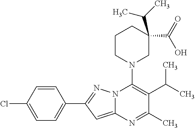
C1=CC(Cl)=CC=C1C1=NN2C(=C1)N=C(C)C(C(C)C)=C2N1CC(C(=O)O)(C(C)C)CCC1
